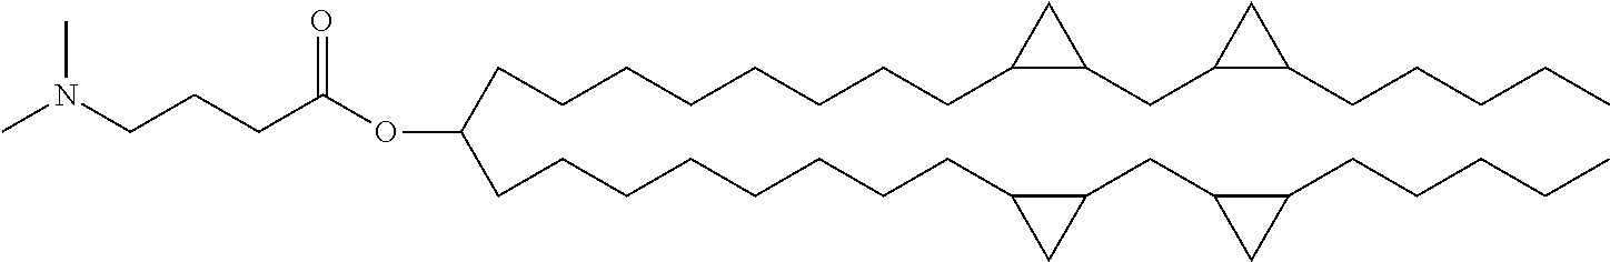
C(CCCCCCC1C(CC2C(CCCCC)C2)C1)CC(OC(CCCN(C)C)=O)CCCCCCCCC1C(CC2C(CCCCC)C2)C1
